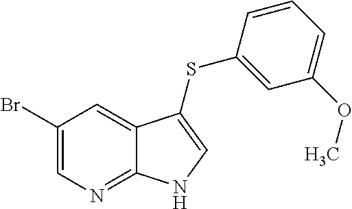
C1(Br)=CN=C2C(=C1)C(SC1=CC(OC)=CC=C1)=CN2
